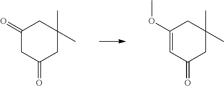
C1(=O)CC(=O)CC(C)(C)C1.C1(OC)=CC(=O)CC(C)(C)C1
